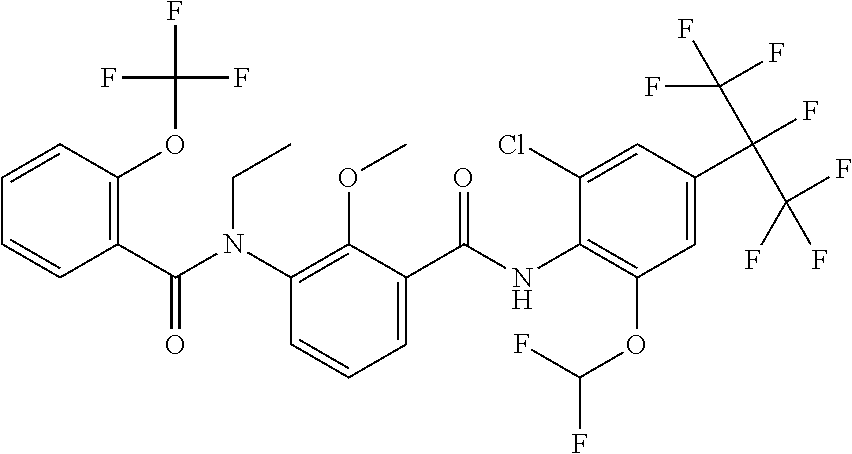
C1=CC(OC(F)(F)F)=C(C(N(C2=C(OC)C(C(NC3=C(OC(F)F)C=C(C(C(F)(F)F)(C(F)(F)F)F)C=C3Cl)=O)=CC=C2)CC)=O)C=C1
